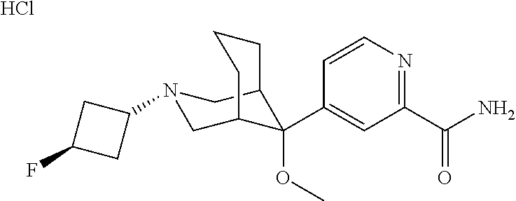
C1(C(N)=O)=NC=CC(C2(OC)C3CN(C4CC(F)C4)CC2CCC3)=C1.Cl
